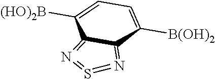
C1([B(OH)2])=CC=C([(HO)2B])C2=N=S=N=C12
